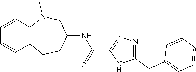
C12=C(N(C)CC(NC(C3=NN=C(CC4=CC=CC=C4)N3)=O)CC1)C=CC=C2
